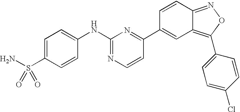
C1=C(S(N)(=O)=O)C=CC(NC2=NC=CC(C3=CC4=C(C5=CC=C(Cl)C=C5)ON=C4C=C3)=N2)=C1
